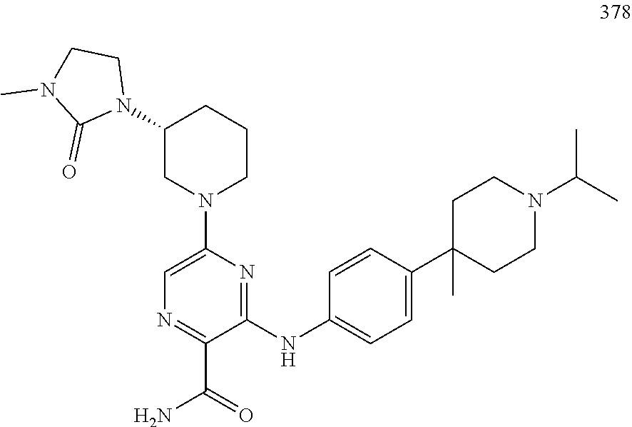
N1=C(C(=O)N)C(NC2=CC=C(C3(C)CCN(C(C)C)CC3)C=C2)=NC(N2CCCC(N3CCN(C)C3=O)C2)=C1
